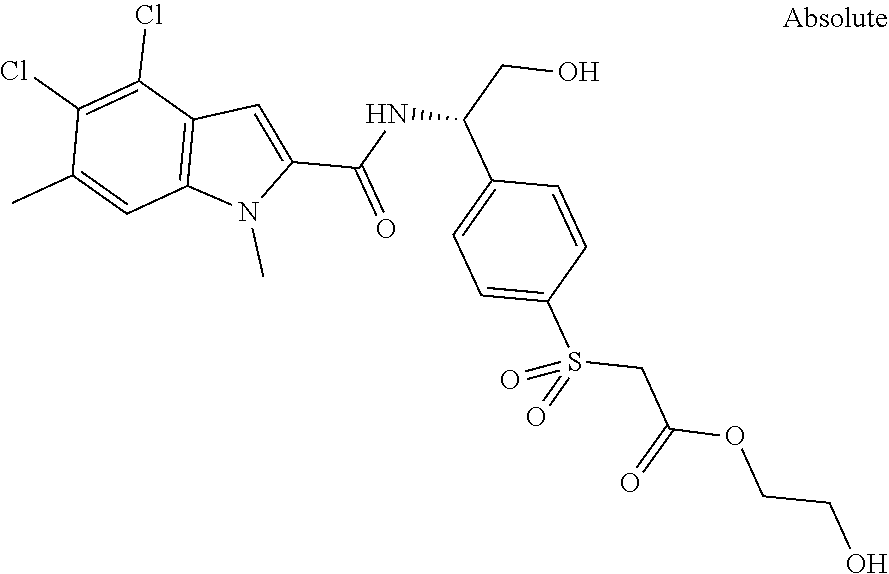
C1(Cl)=C(Cl)C2=C(C=C1C)N(C)C(C(NC(C1=CC=C(S(=O)(CC(OCCO)=O)=O)C=C1)CO)=O)=C2
